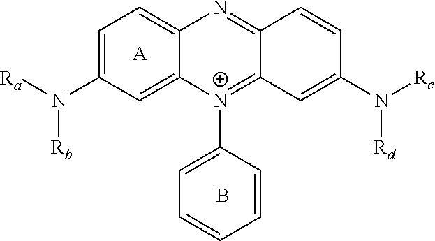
C1=C(N([Ra])[Rb])C=C2C(=C1)N=C1C(=[N+]2C2=CC=CC=C2)C=C(N([Rc])[Rd])C=C1.[A].B
